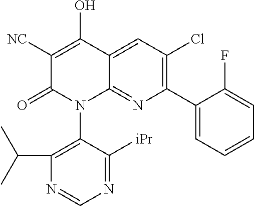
C1([NC])=C(O)C2=CC(Cl)=C(C3=CC=CC=C3F)N=C2N(C2=C(C(C)C)N=CN=C2[iPr])C1=O
